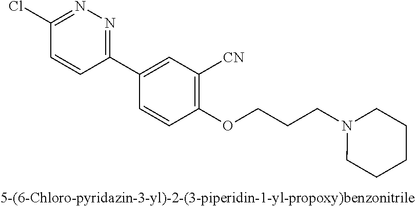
C1(Cl)=NN=C(C2=CC([CN])=C(OCCCN3CCCCC3)C=C2)C=C1
